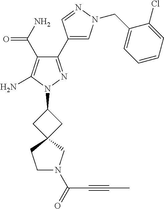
C1(C(=O)N)=C(N)N(C2CC3(C2)CCN(C(C#CC)=O)C3)N=C1C1=CN(CC2=CC=CC=C2Cl)N=C1
